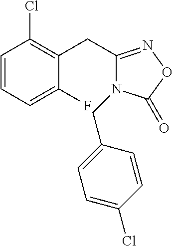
C1=CC=C(F)C(CC2=NOC(=O)N2CC2=CC=C(Cl)C=C2)=C1Cl
